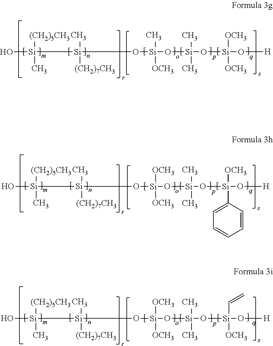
[(CH2)7CH3][Si](C)(O[Si](O[Si](O[Si](O[H])([OCH3])[OCH3])(C)C)(C)[OCH3])[Si](O)([(CH2)5CH3])C.[(CH2)7CH3][Si](C)(O[Si](O[Si](O[Si](O[H])([OCH3])C1=CC=CC=C1)(C)C)([OCH3])[OCH3])[Si](O)([(CH2)5CH3])C.[(CH2)7CH3][Si](C)(O[Si](O[Si](O[Si](O[H])([OCH3])C=C)(C)C)([OCH3])[OCH3])[Si](O)([(CH2)5CH3])C
